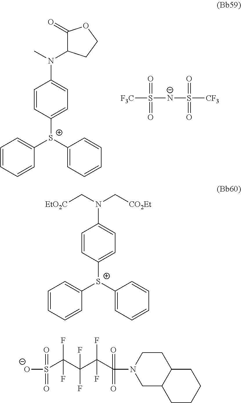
N(C1=CC=C([S+](C2=CC=CC=C2)C2=CC=CC=C2)C=C1)(C)C1C(=O)OCC1.[F3C]S(=O)(=O)[N-]S(=O)(=O)[CF3].N(C1=CC=C([S+](C2=CC=CC=C2)C2=CC=CC=C2)C=C1)(C[EtO2C])C[CO2Et].[O-]S(=O)(=O)C(C(C(C(=O)(=O)N1CC2C(CC1)CCCC2)(F)F)(F)F)(F)F
